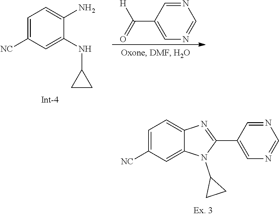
C1=NC=C(C2=NC3=CC=C([NC])C=C3N2C2CC2)C=N1.C1(NC2CC2)=CC([NC])=CC=C1N.N1=CC(C(=O)[H])=CN=C1
